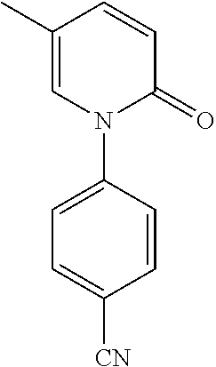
C1(C)=CN(C2=CC=C([CN])C=C2)C(=O)C=C1
